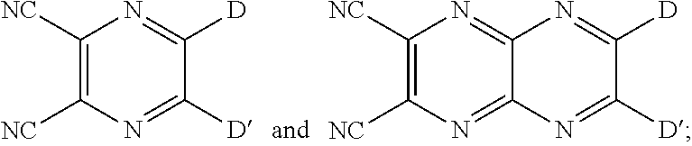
C1([NC])=C([NC])N=C([D])C([D])=N1.C1([NC])=C([NC])N=C2C(=N1)N=C([D])C([D])=N2
